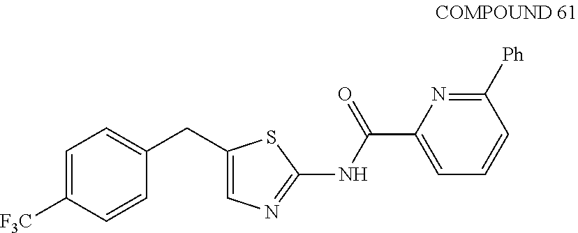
C1=C(CC2=CC=C([F3C])C=C2)SC(NC(C2=CC=CC([Ph])=N2)=O)=N1
